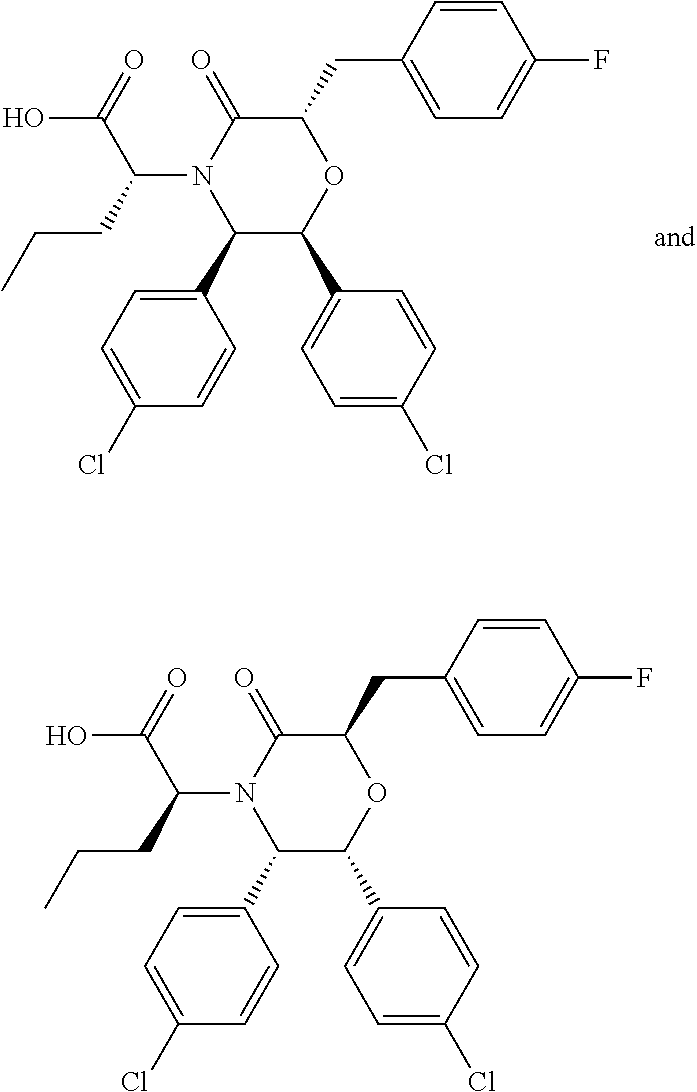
C1(C2=CC=C(Cl)C=C2)C(C2=CC=C(Cl)C=C2)OC(CC2=CC=C(F)C=C2)C(=O)N1C(CCC)C(=O)O.C1(C2=CC=C(Cl)C=C2)C(C2=CC=C(Cl)C=C2)OC(CC2=CC=C(F)C=C2)C(=O)N1C(CCC)C(=O)O
